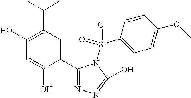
C1(O)=C(C(C)C)C=C(C2=NN=C(O)N2S(C2=CC=C(OC)C=C2)(=O)=O)C(O)=C1
